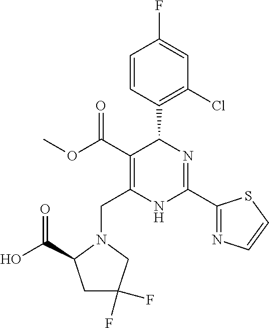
C1=CC(C2C(C(=O)OC)=C(CN3C(C(O)=O)CC(F)(F)C3)NC(C3=NC=CS3)=N2)=C(Cl)C=C1F
